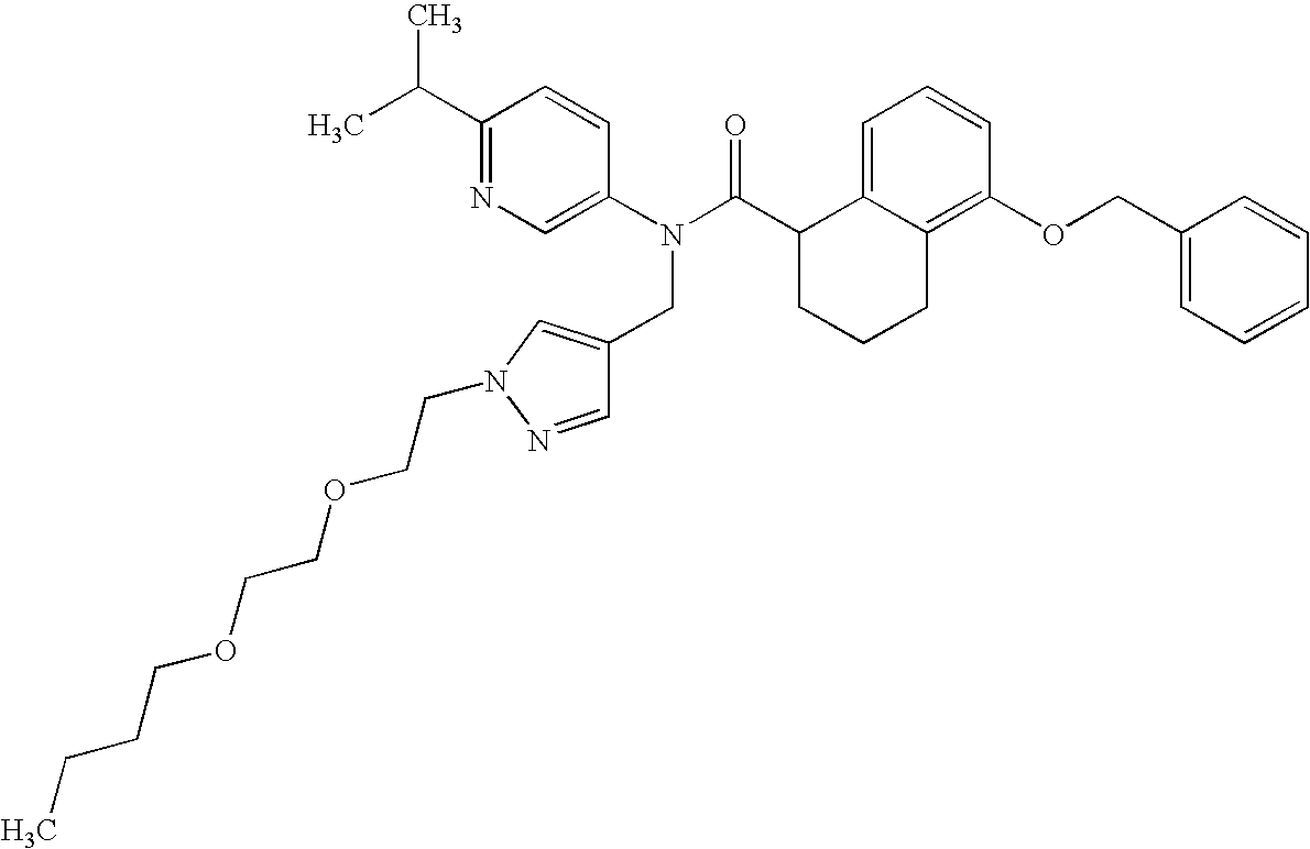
C1(C(C)C)=NC=C(N(C(C2CCCC3=C(OCC4=CC=CC=C4)C=CC=C23)=O)CC2=CN(CCOCCOCCCC)N=C2)C=C1
